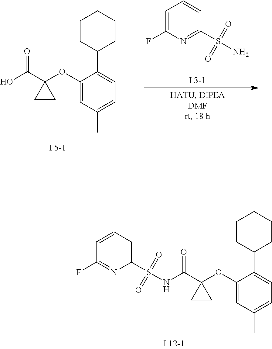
C1=C(F)N=C(S(=O)(=O)N)C=C1.C1(OC2(C(O)=O)CC2)=CC(C)=CC=C1C1CCCCC1.C1(OC2(C(=O)NS(C3=CC=CC(F)=N3)(=O)=O)CC2)=CC(C)=CC=C1C1CCCCC1
